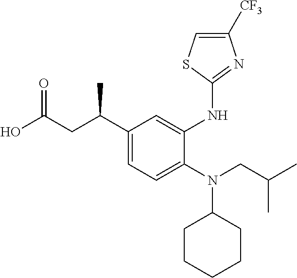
OC(CC(C1=CC=C(N(CC(C)C)C2CCCCC2)C(NC2=NC([CF3])=CS2)=C1)C)=O
